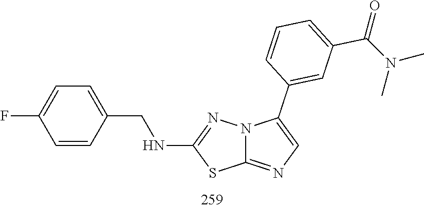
S1C(NCC2=CC=C(F)C=C2)=NN2C1=NC=C2C1=CC(C(=O)N(C)C)=CC=C1
